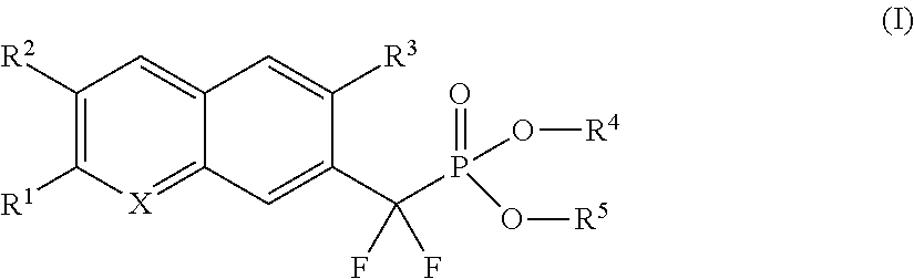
C1([R2])=C([R1])[X]=C2C(=C1)C=C([R3])C(C(P(=O)(O[R4])O[R5])(F)F)=C2
